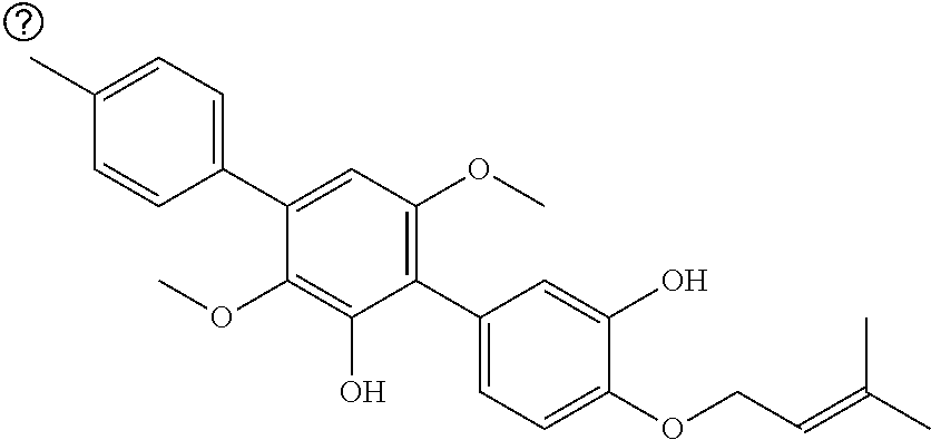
C1(C)=CC=C(C2=CC(OC)=C(C3=CC=C(OCC=C(C)C)C(O)=C3)C(O)=C2OC)C=C1
